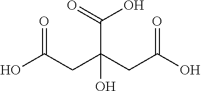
C(C(CC(O)=O)(O)C(=O)O)C(O)=O
